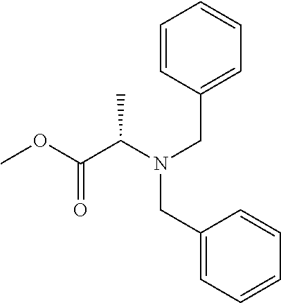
COC(C(N(CC1=CC=CC=C1)CC1=CC=CC=C1)C)=O
